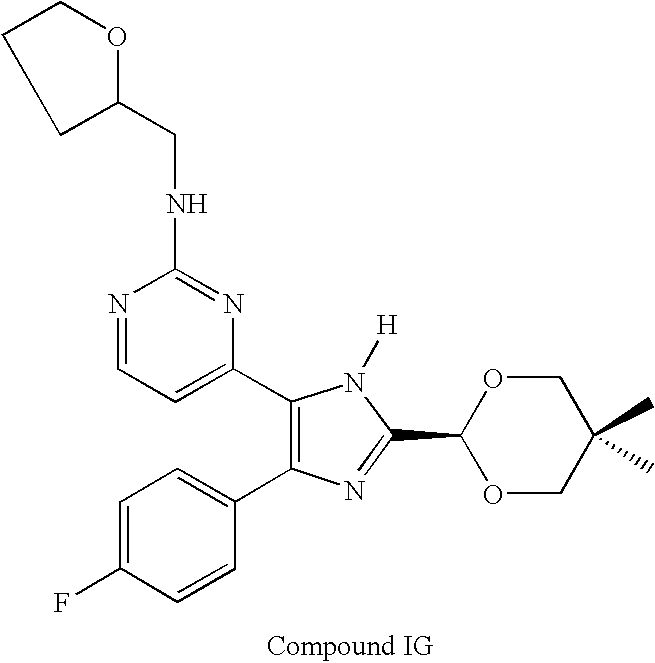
C1=C(F)C=CC(C2=C(C3=CC=NC(NCC4OCCC4)=N3)N([H])C(C3OCC(C)(C)CO3)=N2)=C1
